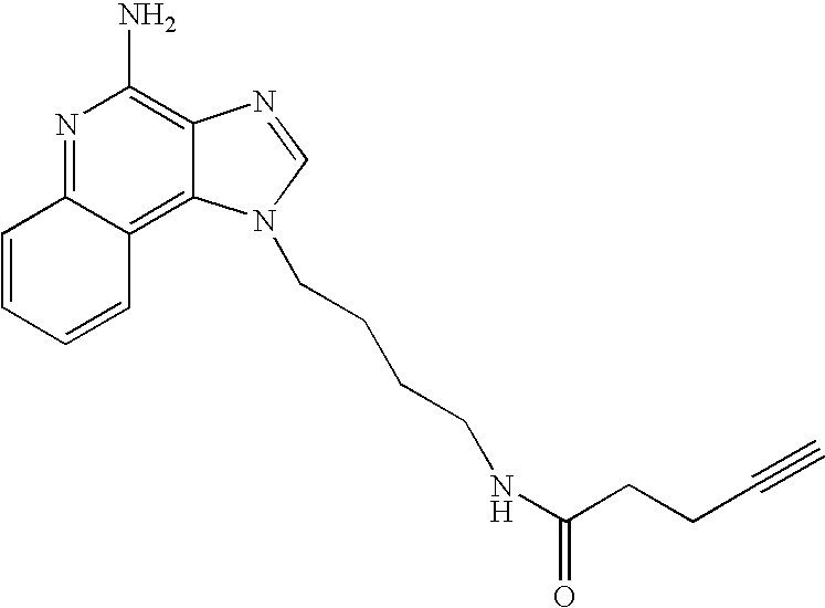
N1=C2C(=C3C(=C1N)N=CN3CCCCNC(CCC#C)=O)C=CC=C2
